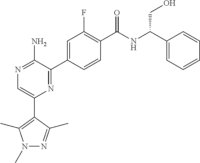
N1=C(N)C(C2=CC(F)=C(C(NC(C3=CC=CC=C3)CO)=O)C=C2)=NC(C2=C(C)N(C)N=C2C)=C1
